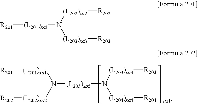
N([(L205)xa5]N([(L203)xa3][R203])[(L204)xa4][R204])([(L202)xa2][R202])[(L201)xa1][R201].[R201][(L201)xa1]N([(L202)xa2][R202])[(L203)xa3][R203]
